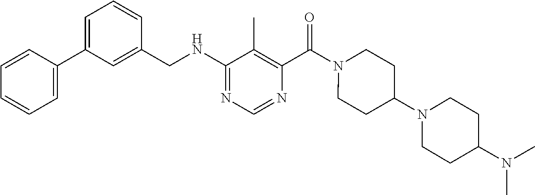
C1(CNC2=NC=NC(C(N3CCC(N4CCC(N(C)C)CC4)CC3)=O)=C2C)=CC(C2=CC=CC=C2)=CC=C1
